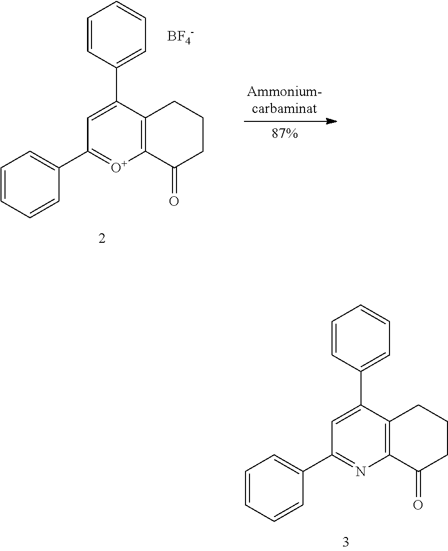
C1=C(C2=CC=CC=C2)C2=C(N=C1C1=CC=CC=C1)C(=O)CCC2.[BF4-].C1=C(C2=CC=CC=C2)C2=C([O+]=C1C1=CC=CC=C1)C(=O)CCC2
